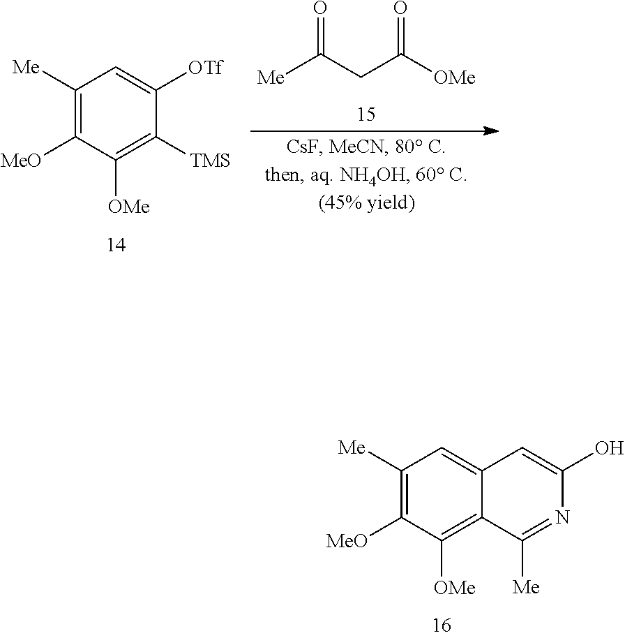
C1([Me])=C([MeO])C([OMe])=C2C(=C1)C=C(O)N=C2[Me].C1([Me])=C([MeO])C([OMe])=C([TMS])C([OTf])=C1.O=C([Me])CC([OMe])=O
